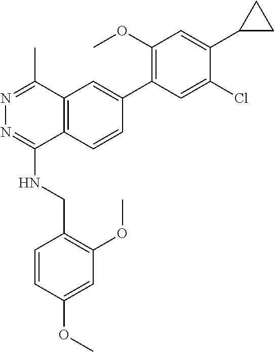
C1(OC)=C(C2=CC3=C(C=C2)C(NCC2=C(OC)C=C(OC)C=C2)=NN=C3C)C=C(Cl)C(C2CC2)=C1
